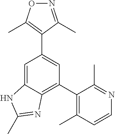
C1(C2=C(C)C=CN=C2C)=C2C(=CC(C3=C(C)ON=C3C)=C1)NC(C)=N2
